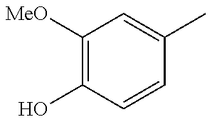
C1([MeO])=C(O)C=CC(C)=C1
